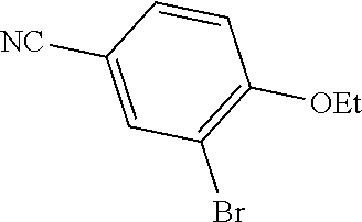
C1(Br)=C([OEt])C=CC([NC])=C1
